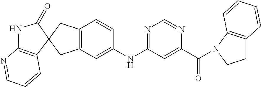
C12=C(C=C(NC3=NC=NC(C(=O)N4C5=C(C=CC=C5)CC4)=C3)C=C1)CC1(C2)C2=C(N=CC=C2)NC1=O
